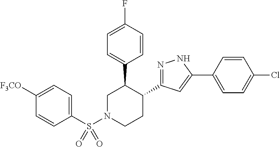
C1=CC(F)=CC=C1C1CN(S(C2=CC=C([F3CO])C=C2)(=O)=O)CCC1C1=NNC(C2=CC=C(Cl)C=C2)=C1
